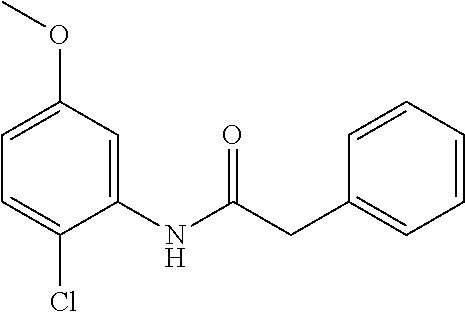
C1=C(Cl)C(NC(=O)CC2=CC=CC=C2)=CC(OC)=C1
